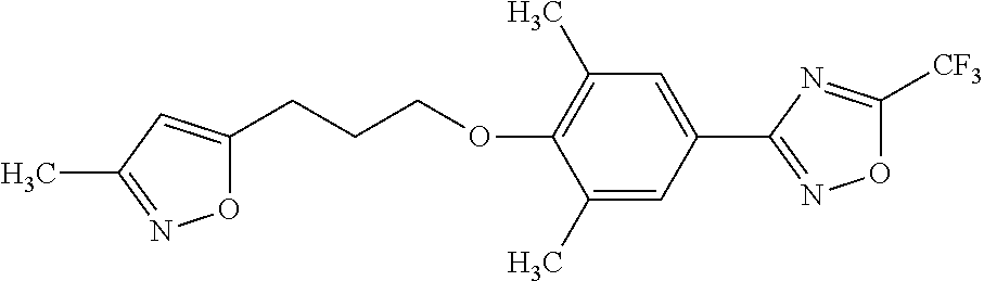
C1(C)=CC(C2=NOC([CF3])=N2)=CC(C)=C1OCCCC1=CC(C)=NO1
